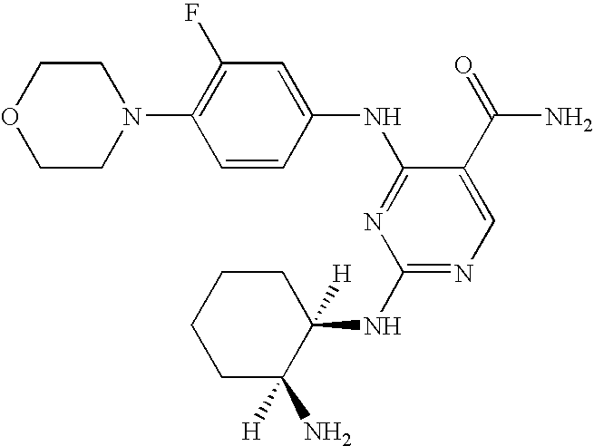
C1COCCN1C1=C(F)C=C(NC2=NC(NC3([H])CCCCC3([H])N)=NC=C2C(=O)N)C=C1
